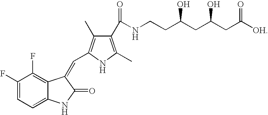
C1(C(NCCC(CC(CC([OH])=O)O)O)=O)=C(C)NC(C=C2C3=C(F)C(F)=CC=C3NC2=O)=C1C
